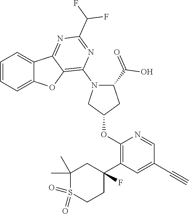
C1=CC=C2C(=C1)C1=NC(C(F)F)=NC(N3CC(OC4=C(C5(F)CC(C)(C)S(=O)(=O)CC5)C=C(C#C)C=N4)CC3C(O)=O)=C1O2
